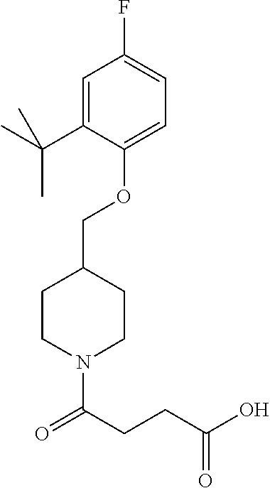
N1(C(CCC(O)=O)=O)CCC(COC2=CC=C(F)C=C2C(C)(C)C)CC1
